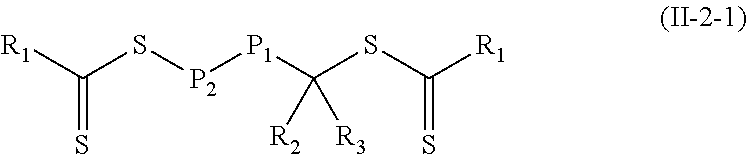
[R1]C(S[P2][P1]C(SC([R1])=S)([R2])[R3])=S
